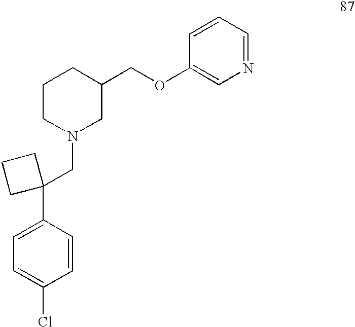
C1=C(C2(CN3CC(COC4=CN=CC=C4)CCC3)CCC2)C=CC(Cl)=C1
